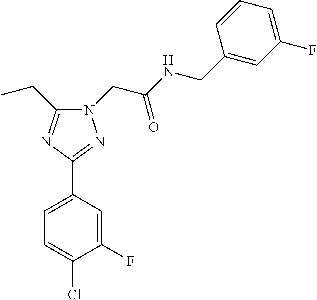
C1=C(C2=NN(CC(NCC3=CC(F)=CC=C3)=O)C(CC)=N2)C=C(F)C(Cl)=C1
